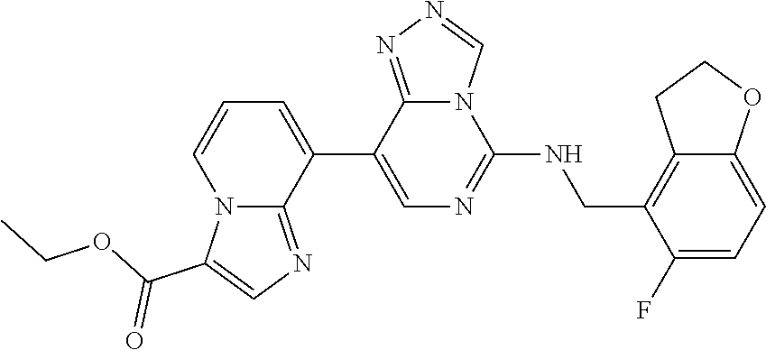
C1(C2=CC=CN3C2=NC=C3C(OCC)=O)=CN=C(NCC2=C3C(=CC=C2F)OCC3)N2C1=NN=C2
